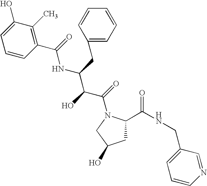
C1C(C(NCC2=CC=CN=C2)=O)N(C(=O)C(C(NC(=O)C2=C(C)C(O)=CC=C2)CC2=CC=CC=C2)O)CC1O
